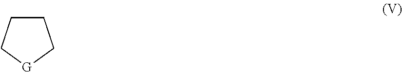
C1CC[G]C1
